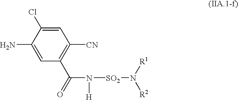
NC1=CC(C(=O)N([H])[SO2]N([R1])[R2])=C([CN])C=C1Cl
